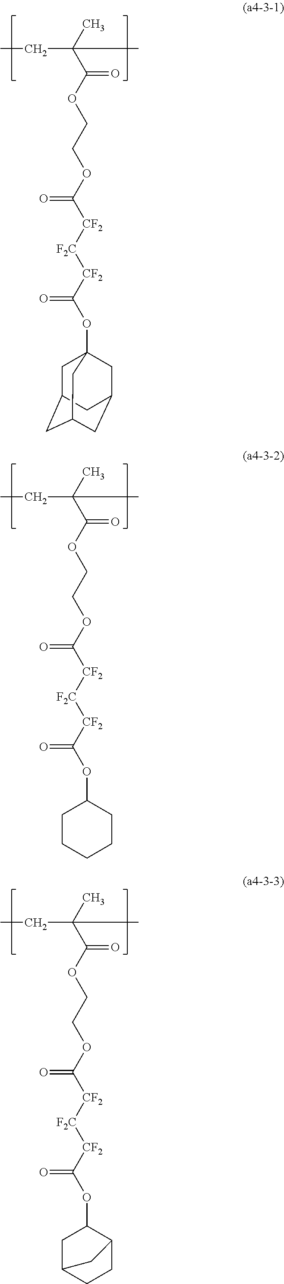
CC(C(OCCOC([CF2][F2C][CF2]C(OC12CC3CC(CC(C1)C3)C2)=O)=O)=O)(CC)C.CC(C(OCCOC([CF2][F2C][CF2]C(OC1CCCCC1)=O)=O)=O)(CC)C.CC(C(OCCOC([CF2][F2C][CF2]C(OC1CC2CCC1C2)=O)=O)=O)(CC)C
